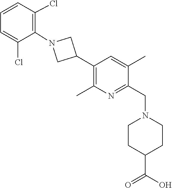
C1=C(C)C(CN2CCC(C(=O)O)CC2)=NC(C)=C1C1CN(C2=C(Cl)C=CC=C2Cl)C1
